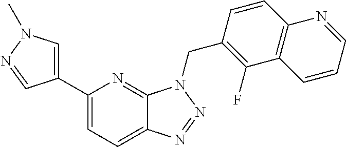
C1(C2=CN(C)N=C2)=CC=C2C(=N1)N(CC1=C(F)C3=C(C=C1)N=CC=C3)N=N2
